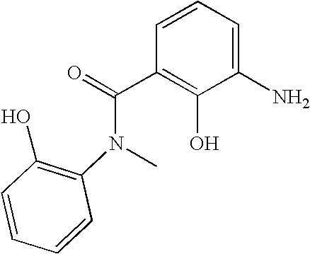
C1=CC=CC(N(C)C(=O)C2=C(O)C(N)=CC=C2)=C1O
